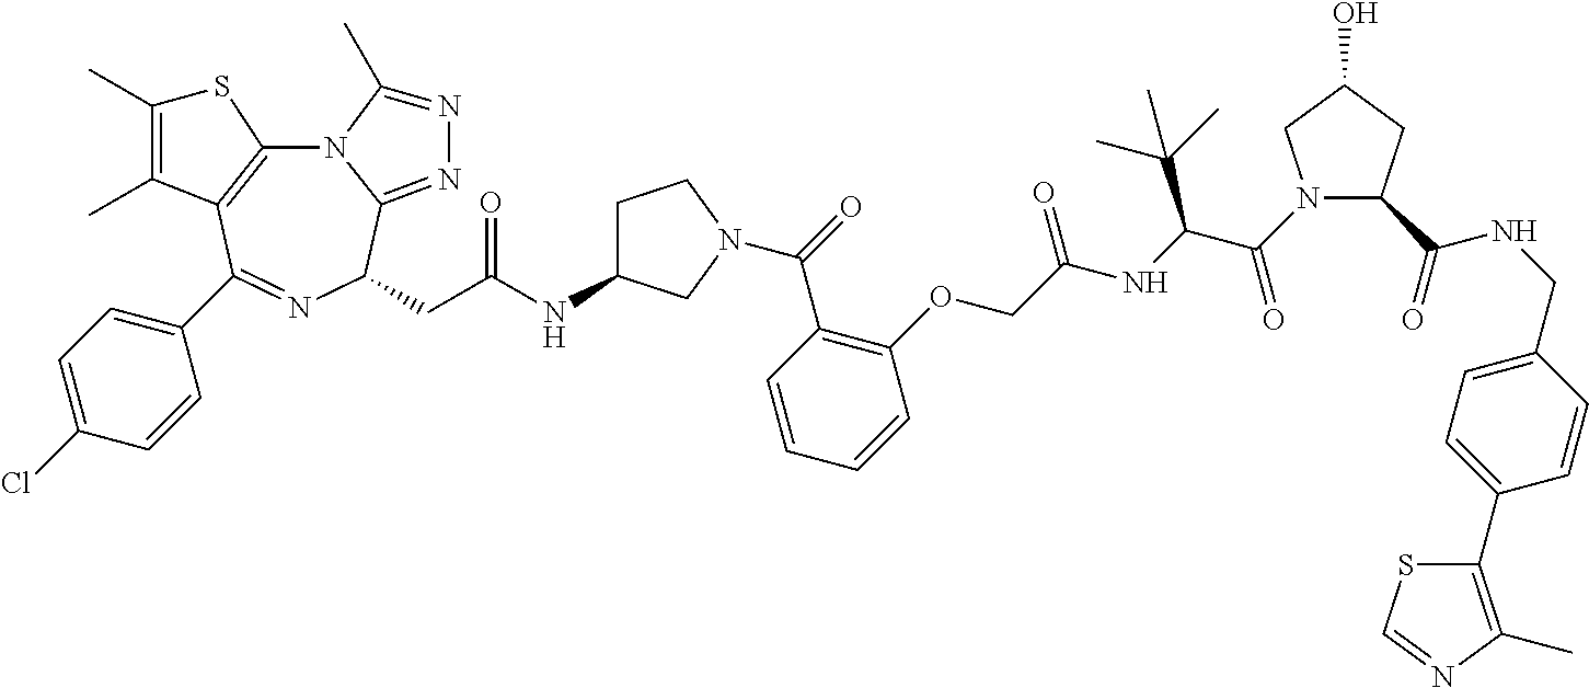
N12C3=C(C(C4=CC=C(Cl)C=C4)=NC(CC(NC4CCN(C(=O)C5=C(OCC(NC(C(N6C(C(=O)NCC7=CC=C(C8=C(C)N=CS8)C=C7)CC(O)C6)=O)C(C)(C)C)=O)C=CC=C5)C4)=O)C1=NN=C2C)C(C)=C(C)S3
